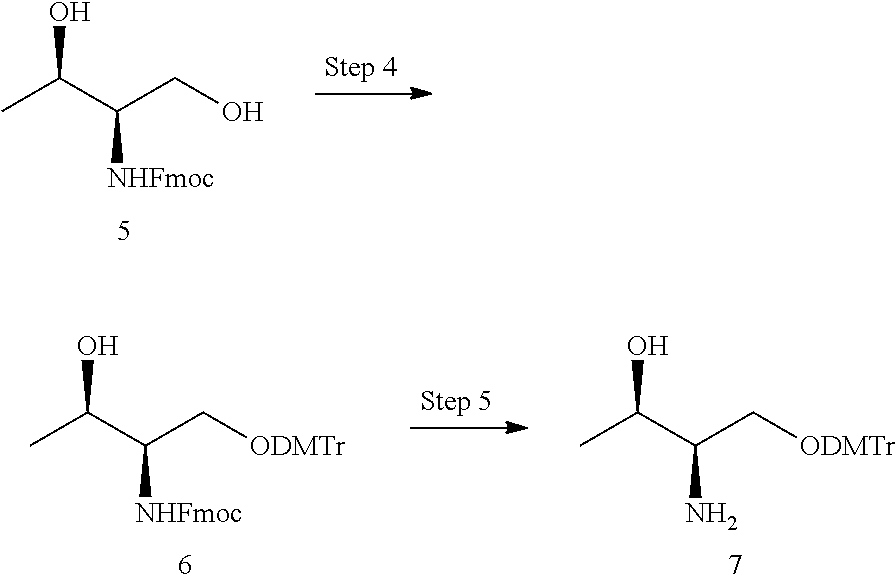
CC(C(CO)[NHFmoc])O.CC(C(C[ODMTr])[NHFmoc])O.CC(C(C[ODMTr])N)O
